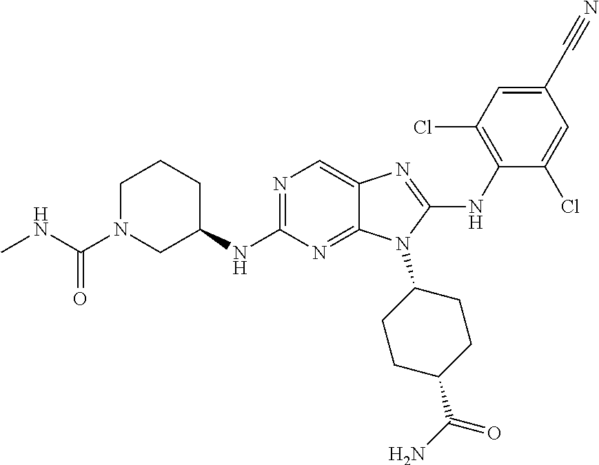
N1=C(NC2CCCN(C(NC)=O)C2)N=C2C(=C1)N=C(NC1=C(Cl)C=C(C#N)C=C1Cl)N2C1CCC(C(N)=O)CC1
